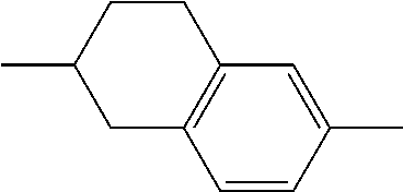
CC1CC2=C(CC1)C=C(C)C=C2
